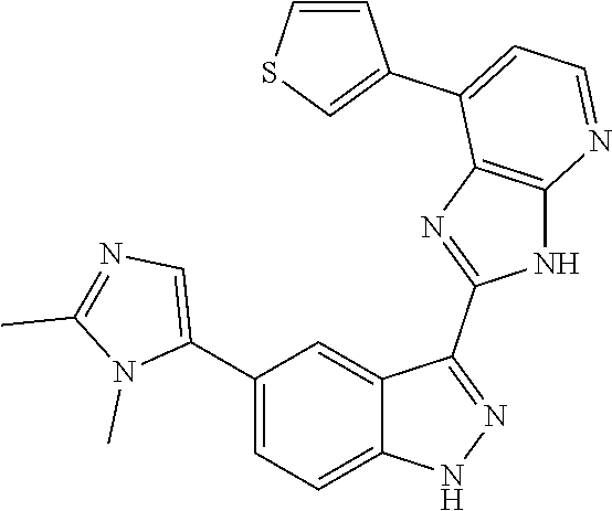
C1(C2=CC=C3C(=C2)C(C2=NC4=C(N2)N=CC=C4C2=CSC=C2)=NN3)=CN=C(C)N1C
